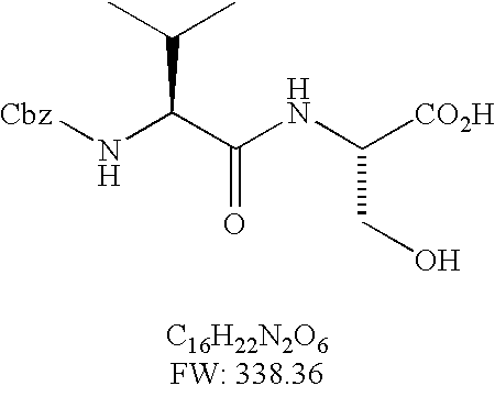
[Cbz]NC(C(NC([CO2H])CO)=O)C(C)C
